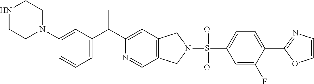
C1=C(N2CCNCC2)C=CC=C1C(C1=CC2=C(C=N1)CN(S(=O)(C1=CC=C(C3=NC=CO3)C(F)=C1)=O)C2)C
